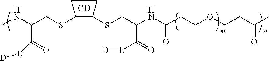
CNC(CSC1C(SCC(NC(=O)CCOCCC(C)=O)C(=O)[L][D])CC1)C(=O)[L][D].[CD]
